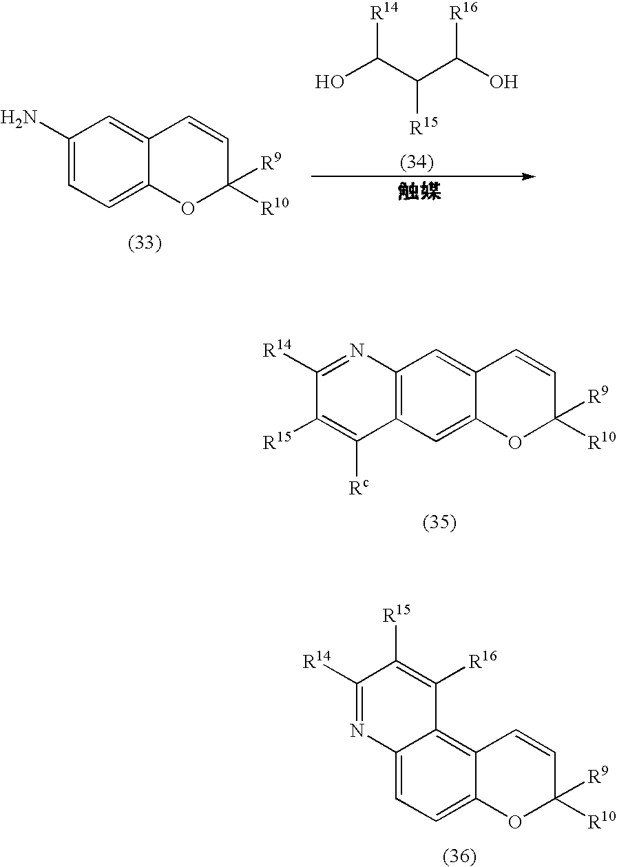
C12=C(C=C3C(=C1)C=CC([R10])([R9])O3)C([Rc])=C([R15])C([R14])=N2.C12=CC=C3C(=C1C([R16])=C([R15])C([R14])=N2)C=CC([R10])([R9])O3.C1(N)=CC=C2C(=C1)C=CC([R10])([R9])O2.[R14]C(C(C(O)[R16])[R15])O
